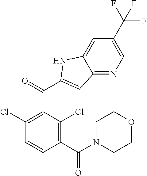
C1(C(N2CCOCC2)=O)=C(Cl)C(C(C2=CC3=NC=C(C(F)(F)F)C=C3N2)=O)=C(Cl)C=C1
